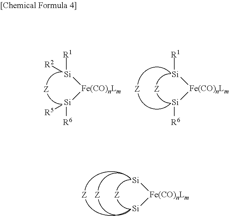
[Fe(CO)nLm]([Si])[Si].[Fe(CO)nLm]([Si]([R1])[R2])[Si]([R6])[R5].[Fe(CO)nLm]([Si][R1])[Si][R6]
